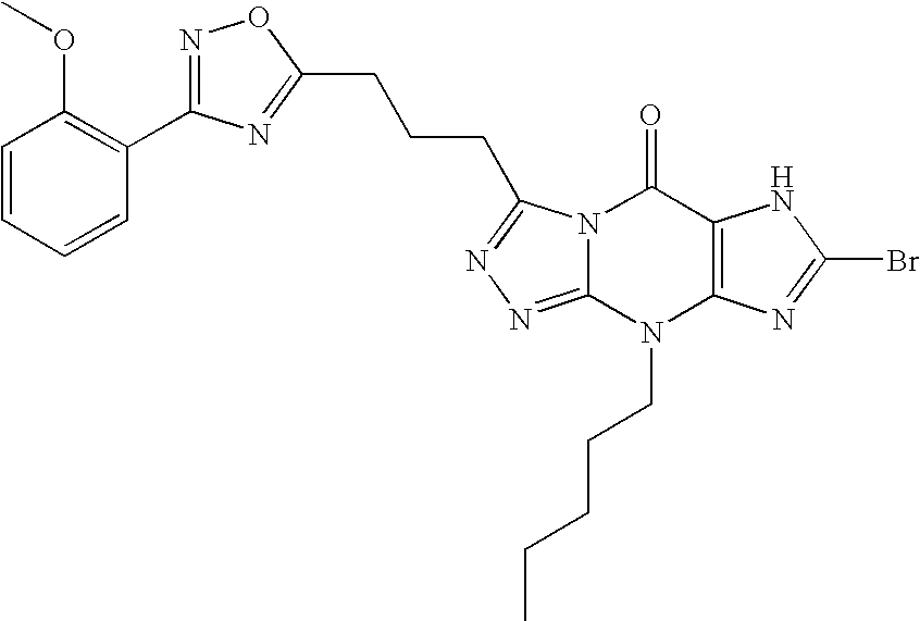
N12C(=NN=C1CCCC1=NC(C3=C(OC)C=CC=C3)=NO1)N(CCCCC)C1=C(C2=O)NC(Br)=N1
